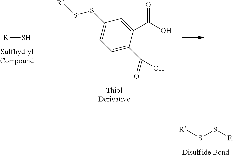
[R]S.C1(C(O)=O)=CC(SS[R])=CC=C1C(=O)O.[R]SS[R]
